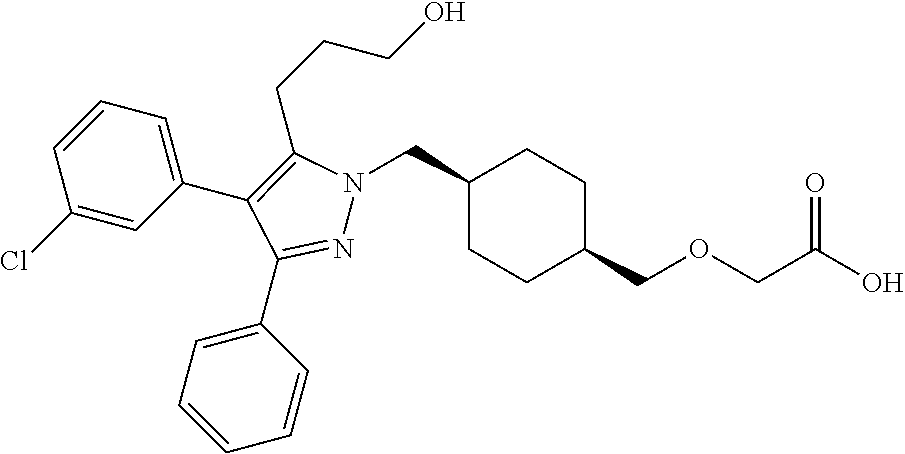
C1(CN2N=C(C3=CC=CC=C3)C(C3=CC=CC(Cl)=C3)=C2CCCO)CCC(COCC(O)=O)CC1
